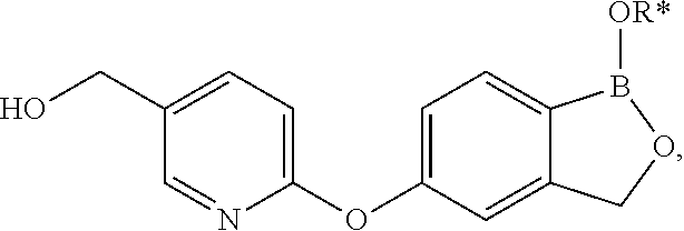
OCC1=CC=C(OC2=CC=C3C(=C2)COB3[OR*])N=C1
